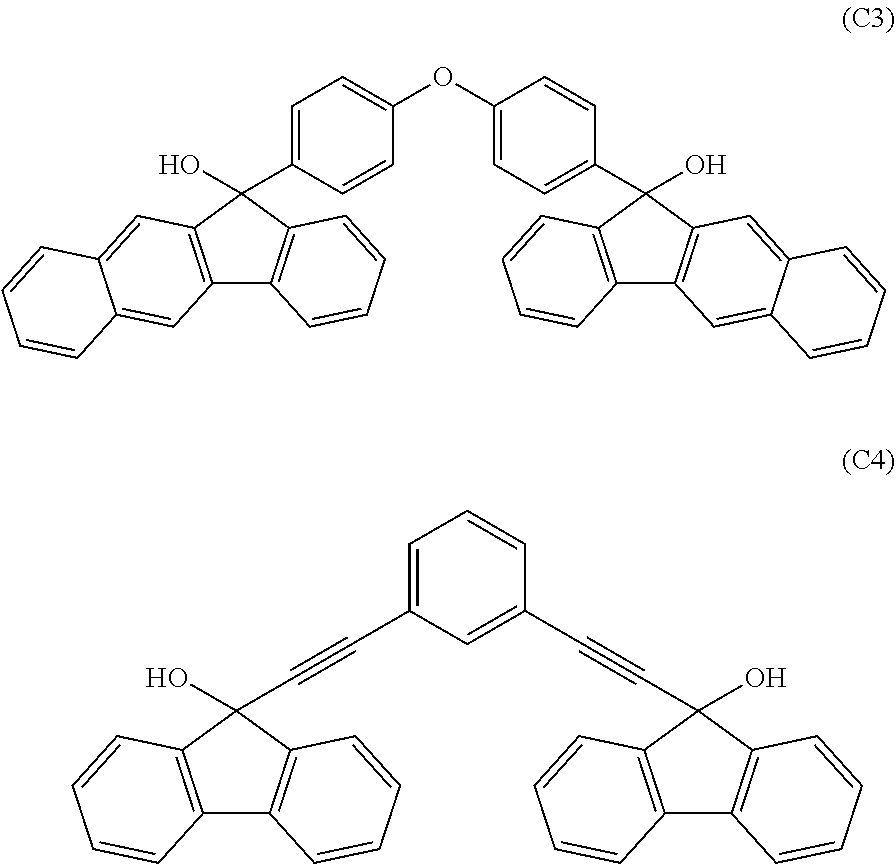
C1(OC2=CC=C(C3(O)C4=C(C5=C3C=C3C(=C5)C=CC=C3)C=CC=C4)C=C2)=CC=C(C2(O)C3=C(C4=C2C=CC=C4)C=C2C(=C3)C=CC=C2)C=C1.C(C1(O)C2=C(C3=C1C=CC=C3)C=CC=C2)#CC1=CC(C#CC2(O)C3=C(C4=C2C=CC=C4)C=CC=C3)=CC=C1
